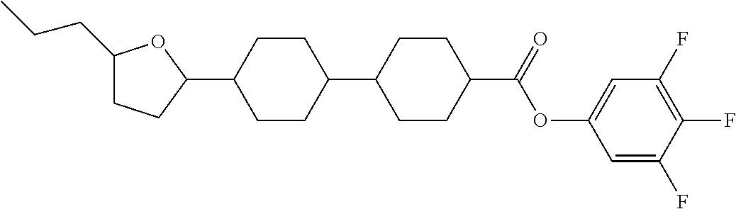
C1(CCC)CCC(C2CCC(C3CCC(C(OC4=CC(F)=C(F)C(F)=C4)=O)CC3)CC2)O1
